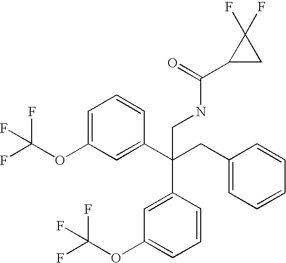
C1=C(OC(F)(F)F)C=C(C(CC2=CC=CC=C2)(C2=CC(OC(F)(F)F)=CC=C2)CNC(C2CC2(F)F)=O)C=C1
